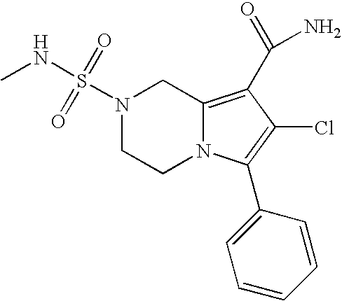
S(N1CCN2C(=C(C(=O)N)C(Cl)=C2C2=CC=CC=C2)C1)(NC)(=O)=O
